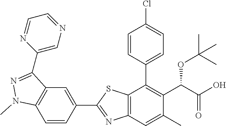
C1=CC(C2=C(C(OC(C)(C)C)C(=O)O)C(C)=CC3=C2SC(C2=CC4=C(C=C2)N(C)N=C4C2=CN=CC=N2)=N3)=CC=C1Cl
